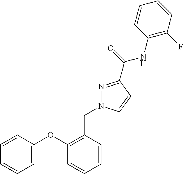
C1=CC=CC=C1OC1=C(CN2N=C(C(=O)NC3=C(F)C=CC=C3)C=C2)C=CC=C1
